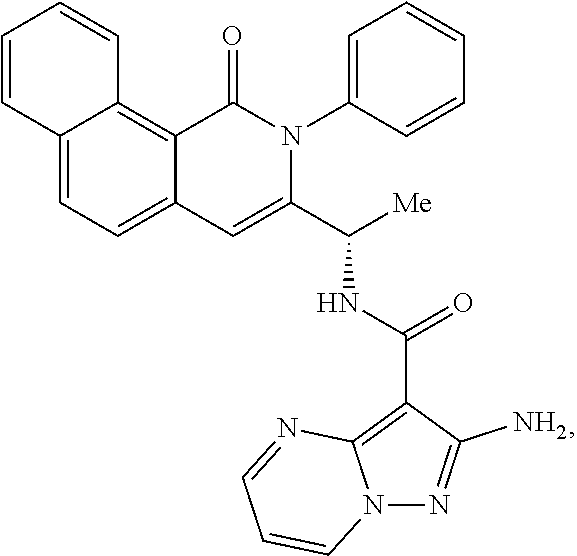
C12=CC=C3C(=C1C=CC=C2)C(=O)N(C1=CC=CC=C1)C(C([Me])NC(=O)C1=C2N(N=C1N)C=CC=N2)=C3
